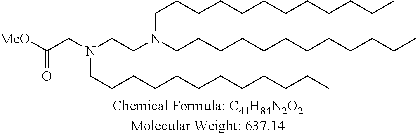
C(CN(CCN(CCCCCCCCCCCC)CCCCCCCCCCCC)CCCCCCCCCCCC)([MeO])=O
